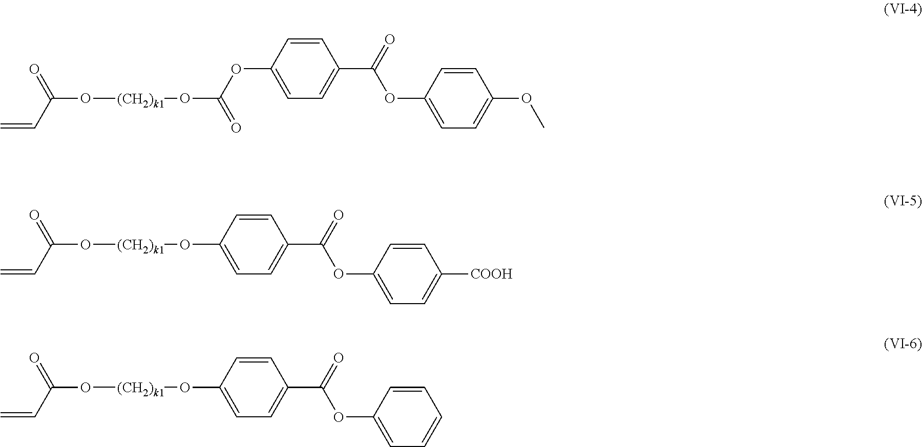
C=CC(O[(CH2)k1]OC(=O)OC1=CC=C(C(=O)OC2=CC=C(OC)C=C2)C=C1)=O.C=CC(O[(CH2)k1]OC1=CC=C(C(=O)OC2=CC=C([COOH])C=C2)C=C1)=O.C=CC(O[(CH2)k1]OC1=CC=C(C(=O)OC2=CC=CC=C2)C=C1)=O
